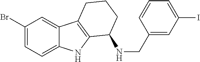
C1(Br)=CC=C2C(=C1)C1=C(N2)C(NCC2=CC(I)=CC=C2)CCC1
